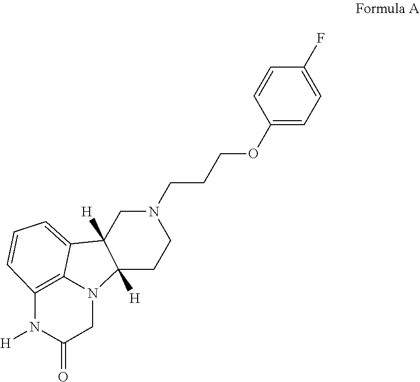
C12=C3N(CC(=O)N1[H])C1([H])CCN(CCCOC4=CC=C(F)C=C4)CC1([H])C3=CC=C2
